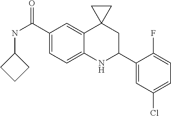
C1(C(NC2CCC2)=O)=CC=C2C(=C1)C1(CC(C3=CC(Cl)=CC=C3F)N2)CC1
